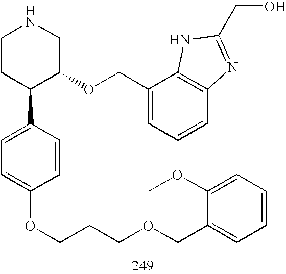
C1CC(C2=CC=C(OCCCOCC3=CC=CC=C3OC)C=C2)C(OCC2=CC=CC3=C2NC(CO)=N3)CN1
